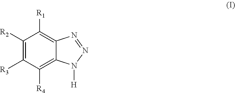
C1([R2])=C([R3])C([R4])=C2C(=C1[R1])N=NN2[H]
